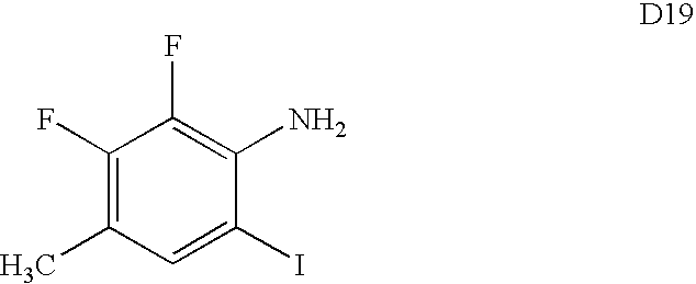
C1(F)=C(C)C=C(I)C(N)=C1F
